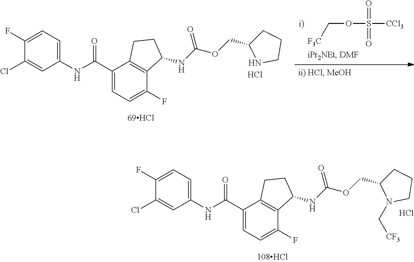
[F3C]COS([CCl3])(=O)=O.C1(Cl)=CC(NC(C2=CC=C(F)C3=C2CCC3NC(OCC2NCCC2)=O)=O)=CC=C1F.Cl.C1(Cl)=CC(NC(C2=CC=C(F)C3=C2CCC3NC(OCC2N(C[CF3])CCC2)=O)=O)=CC=C1F.Cl
